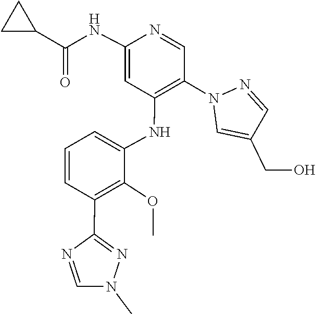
CN1C=NC(C2=C(OC)C(NC3=C(N4C=C(CO)C=N4)C=NC(NC(C4CC4)=O)=C3)=CC=C2)=N1
